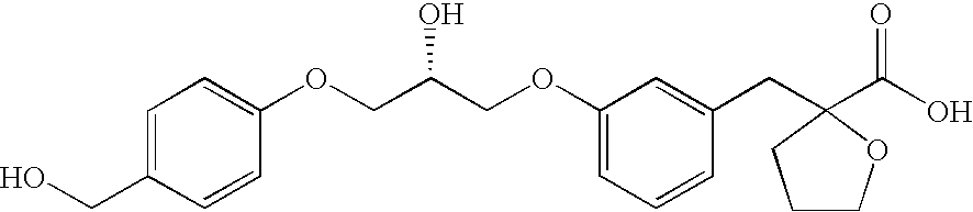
C1=C(CO)C=CC(OCC(COC2=CC=CC(CC3(C(=O)O)OCCC3)=C2)O)=C1
